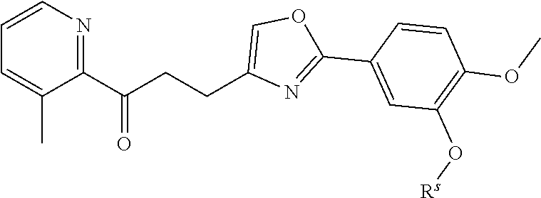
C1=CN=C(C(CCC2=COC(C3=CC(O[Rs])=C(OC)C=C3)=N2)=O)C(C)=C1
